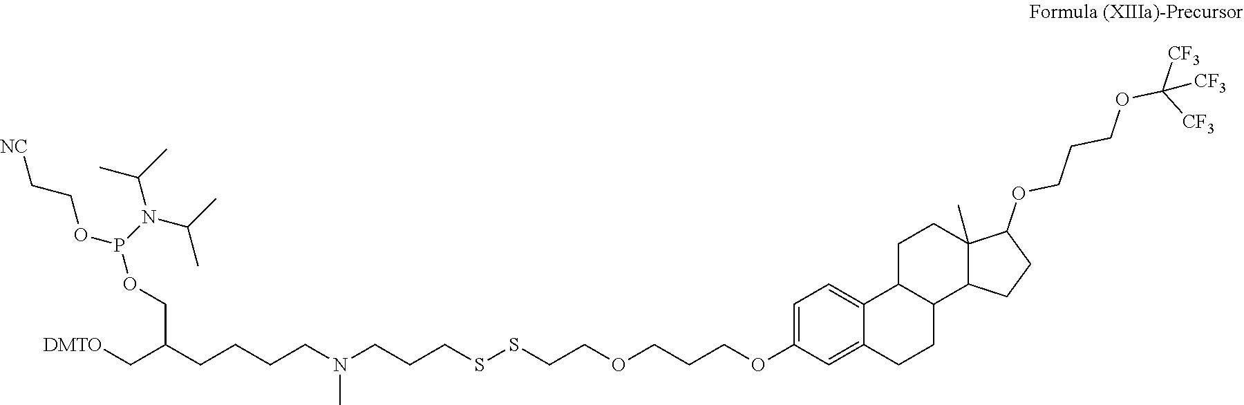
C(CCCCN(CCCSSCCOCCCOC1=CC=C2C(=C1)CCC1C2CCC2(C)C1CCC2OCCCOC([CF3])([CF3])[CF3])C)(COP(OCC[NC])N(C(C)C)C(C)C)C[DMTO]
